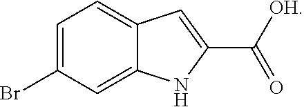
C1=C(Br)C=C2C(=C1)C=C(C(=O)[OH])N2
